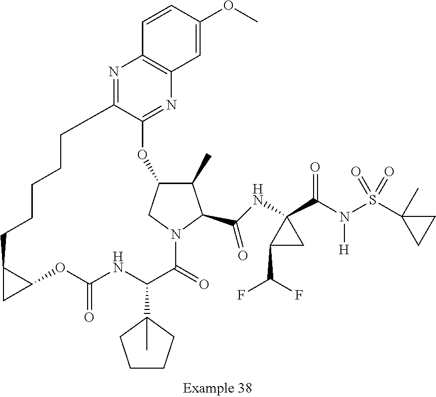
C1(C)C2CN(C1C(NC1(C(N(S(C3(C)CC3)(=O)=O)[H])=O)C(C(F)F)C1)=O)C(=O)C(C1(C)CCCC1)NC(=O)OC1C(C1)CCCCCC1=NC3=C(N=C1O2)C=C(OC)C=C3
